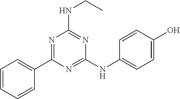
N(CC)C1=NC(NC2=CC=C(O)C=C2)=NC(C2=CC=CC=C2)=N1
